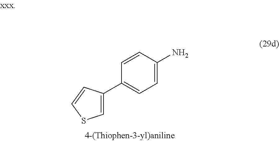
C1=C(C2=CC=C(N)C=C2)C=CS1
